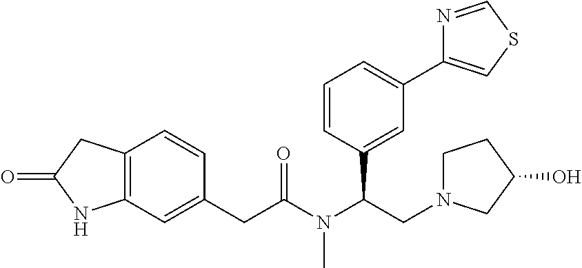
C12=C(C=C(CC(N(C(CN3CCC(O)C3)C3=CC(C4=CSC=N4)=CC=C3)C)=O)C=C1)NC(=O)C2
